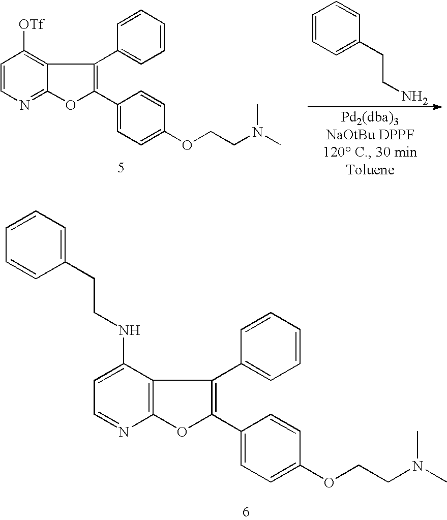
C1=CN=C2C(=C1[OTf])C(C1=CC=CC=C1)=C(C1=CC=C(OCCN(C)C)C=C1)O2.C1=CC=C(CCN)C=C1.C1=C(NCCC2=CC=CC=C2)C2=C(N=C1)OC(C1=CC=C(OCCN(C)C)C=C1)=C2C1=CC=CC=C1
